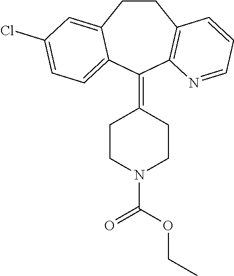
C1CN(C(OCC)=O)CCC1=C1C2=C(CCC3=CC(Cl)=CC=C13)C=CC=N2
